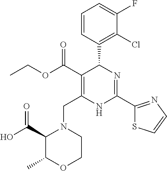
C1=CC(C2C(C(=O)OCC)=C(CN3C(C(O)=O)C(C)OCC3)NC(C3=NC=CS3)=N2)=C(Cl)C(F)=C1
